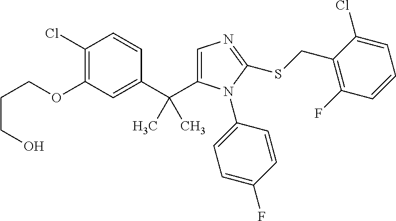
C1(C(C)(C)C2=CN=C(SCC3=C(F)C=CC=C3Cl)N2C2=CC=C(F)C=C2)=CC(OCCCO)=C(Cl)C=C1
